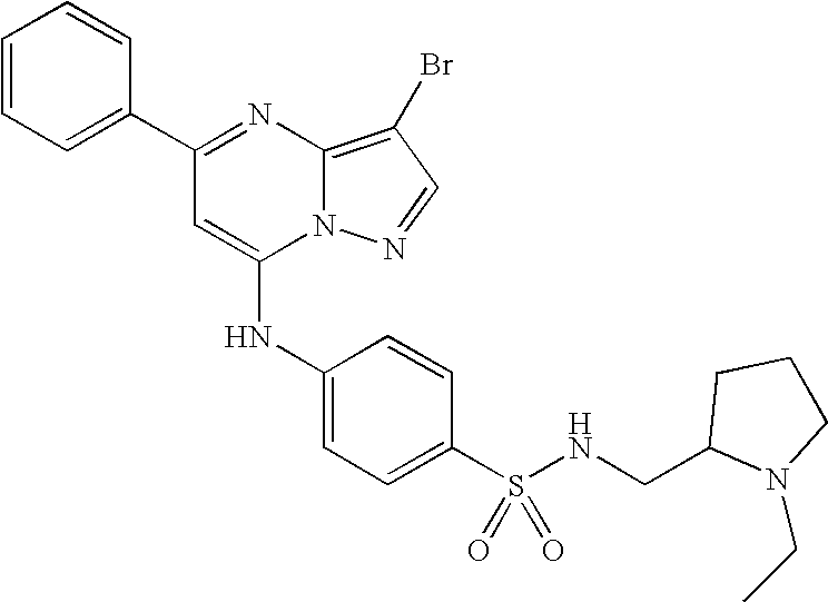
C1=C(C2=NC3=C(Br)C=NN3C(NC3=CC=C(S(NCC4N(CC)CCC4)(=O)=O)C=C3)=C2)C=CC=C1
